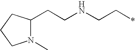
N1(C)C(CCNCC*)CCC1
